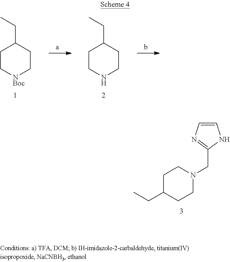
C1=CN=C(CN2CCC(CC)CC2)N1.C1C[NBoc]CCC1CC.C1CNCCC1CC
